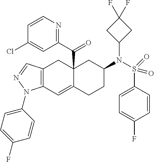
C12(C(C3=NC=CC(Cl)=C3)=O)C(=CC3=C(C1)C=NN3C1=CC=C(F)C=C1)CCC(N(S(C1=CC=C(F)C=C1)(=O)=O)C1CC(F)(F)C1)C2
